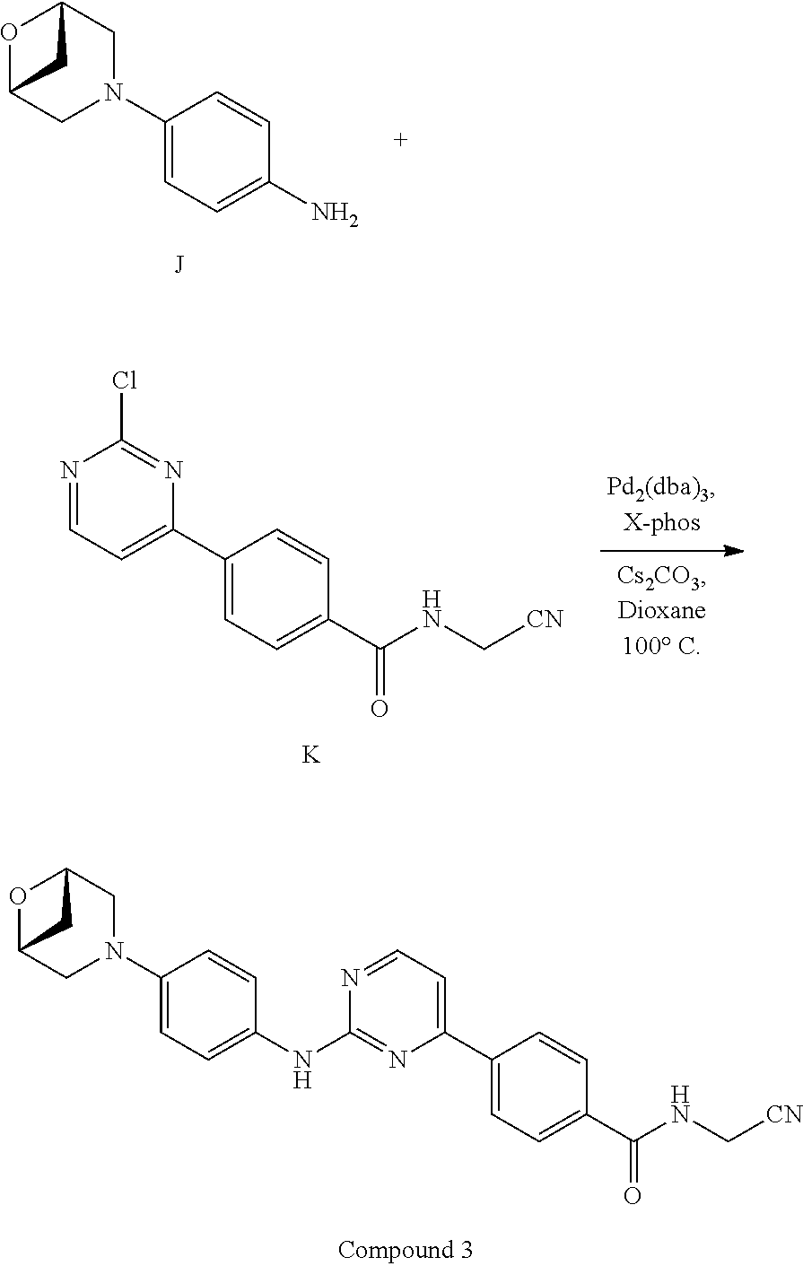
O1C2CN(C3=CC=C(NC4=NC(C5=CC=C(C(NC[CN])=O)C=C5)=CC=N4)C=C3)CC1C2.O1C2CN(C3=CC=C(N)C=C3)CC1C2.[J].N1=CC=C(C2=CC=C(C(NC[CN])=O)C=C2)N=C1Cl.[K]
